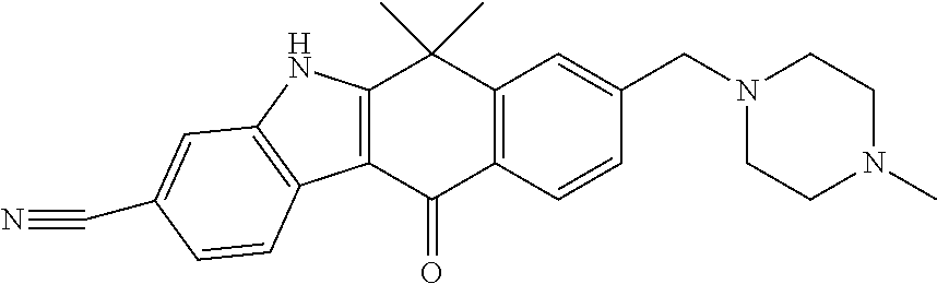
C12=C(C(=O)C3=C(C=C(CN4CCN(C)CC4)C=C3)C1(C)C)C1=C(N2)C=C(C#N)C=C1
